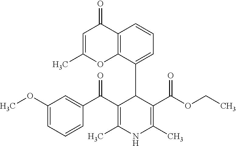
C12=C(C(C3C(C(C4=CC(OC)=CC=C4)=O)=C(C)NC(C)=C3C(OCC)=O)=CC=C1)OC(C)=CC2=O
